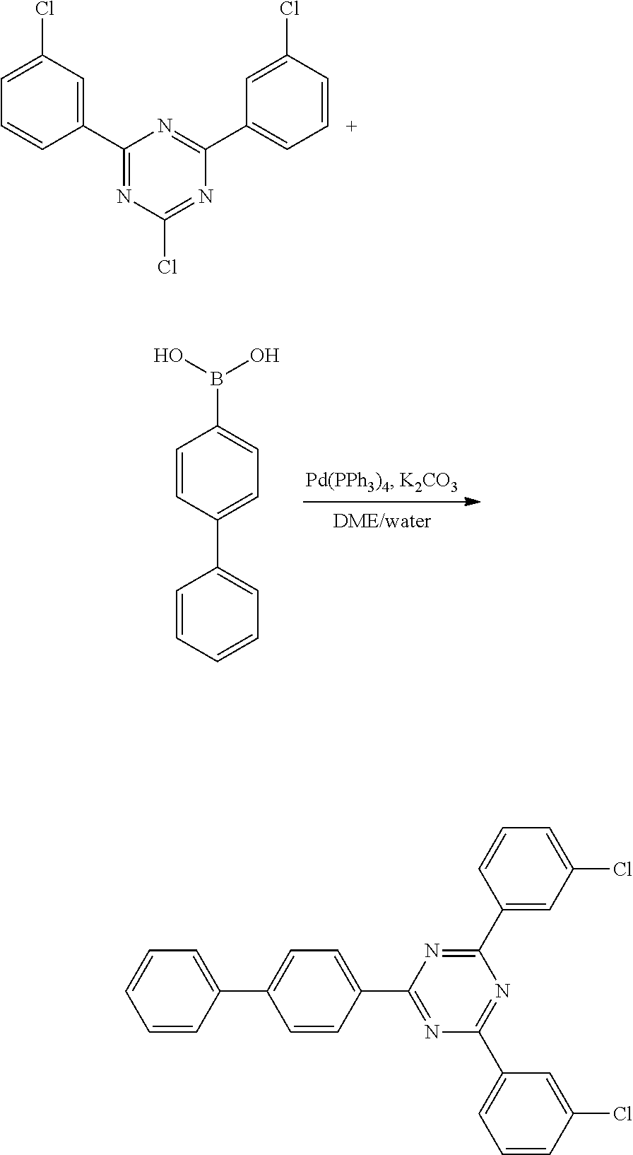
C1(C2=CC(Cl)=CC=C2)=NC(Cl)=NC(C2=CC=CC(Cl)=C2)=N1.C1=CC(C2=CC=CC=C2)=CC=C1B(O)O.C1(C2=NC(C3=CC=C(C4=CC=CC=C4)C=C3)=NC(C3=CC=CC(Cl)=C3)=N2)=CC(Cl)=CC=C1
